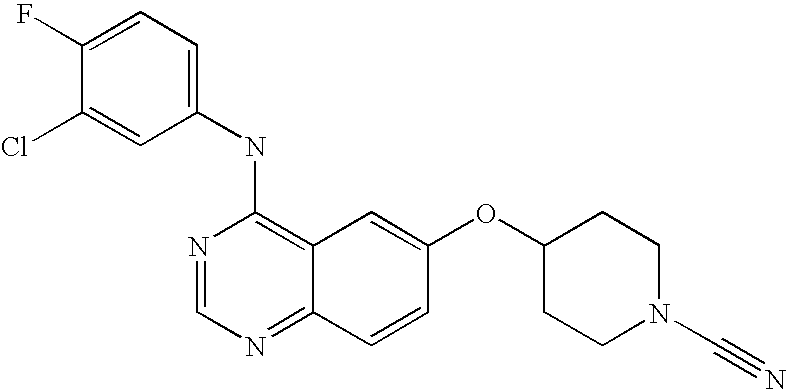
C1(NC2=C3C(=NC=N2)C=CC(OC2CCN(C#N)CC2)=C3)=CC=C(F)C(Cl)=C1
